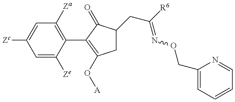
C1=C([Ze])C(C2=C(O[A])CC(CC(=NOCC3=CC=CC=N3)[R6])C2=O)=C([Za])C=C1[Zc]
